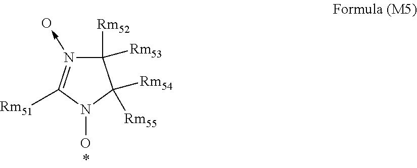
C1([Rm52])([Rm53])N(->O)=C([Rm51])N(O)C1([Rm55])[Rm54]
